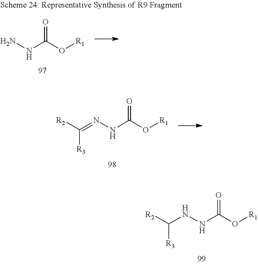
[R2]C(NNC(O[R1])=O)[R3].NNC(O[R1])=O.[R2]C(=NNC(O[R1])=O)[R3]
